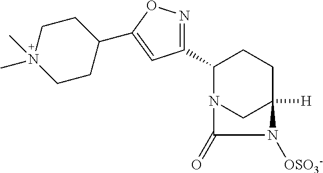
C1(C2=NOC(C3CCN(C)(C)CC3)=C2)N2CC([H])(CC1)N([OSO3-])C2=O
